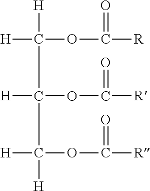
[H]C([H])(C([H])(OC(=O)[R])C([H])([H])OC([R])=O)OC(=O)[R]
